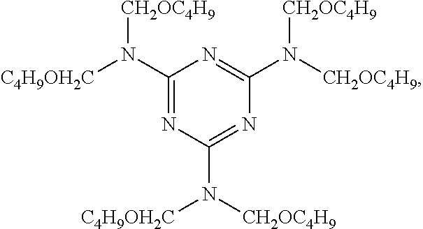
C1(N([C4H9OH2C])[CH2OC4H9])=NC(N([C4H9OH2C])[CH2OC4H9])=NC(N([CH2OC4H9])[CH2OC4H9])=N1
